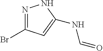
N1=C(Br)C=C(NC=O)N1
